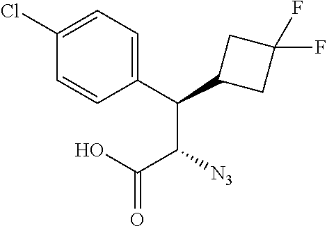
C1=C(Cl)C=CC(C(C2CC(F)(F)C2)C(C(O)=O)[N3])=C1
